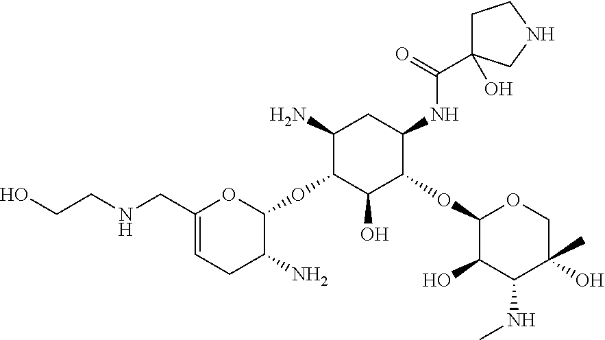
C1(N)C(OC2OC(CNCCO)=CCC2N)C(O)C(OC2C(O)C(NC)C(C)(O)CO2)C(NC(C2(O)CCNC2)=O)C1
